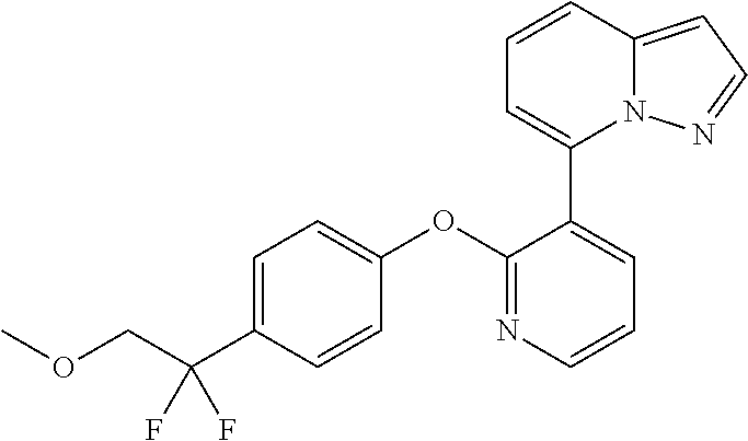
C1=C(C(COC)(F)F)C=CC(OC2=NC=CC=C2C2=CC=CC3=CC=NN23)=C1
